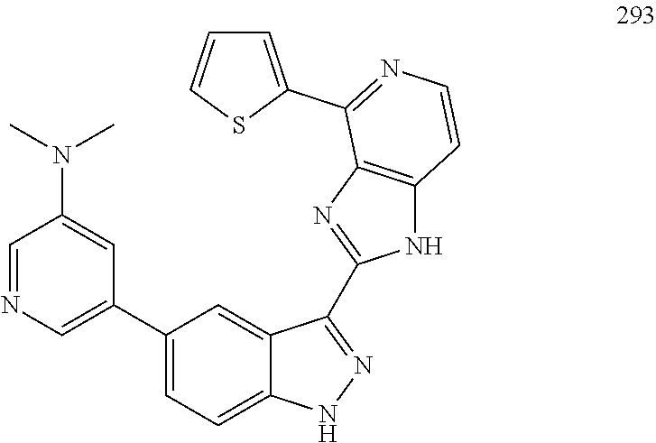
C1=NC=C(C2=CC=C3C(=C2)C(C2=NC4=C(N2)C=CN=C4C2=CC=CS2)=NN3)C=C1N(C)C
